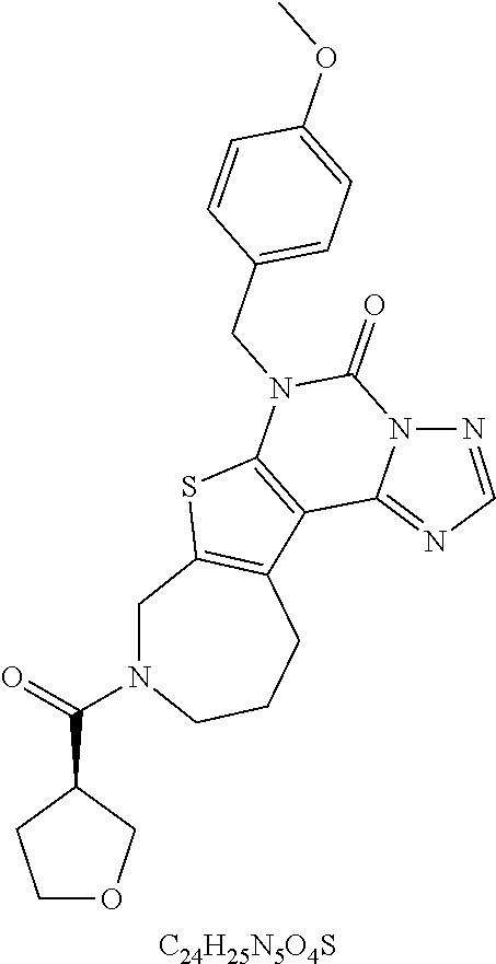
C1N(C(=O)C2CCOC2)CCCC2=C1SC1=C2C2=NC=NN2C(=O)N1CC1=CC=C(OC)C=C1.[C24H25N5O4S]
